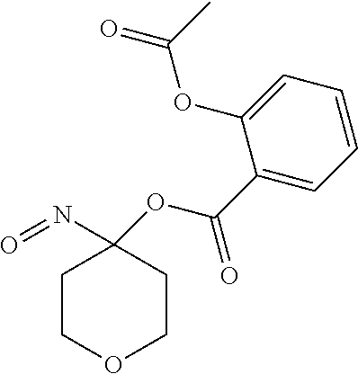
C1COCCC1(N=O)OC(C1=CC=CC=C1OC(C)=O)=O
